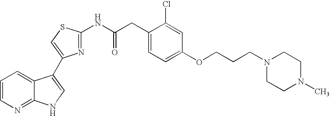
C1=CN=C2C(=C1)C(C1=CSC(NC(CC3=CC=C(OCCCN4CCN(C)CC4)C=C3Cl)=O)=N1)=CN2
